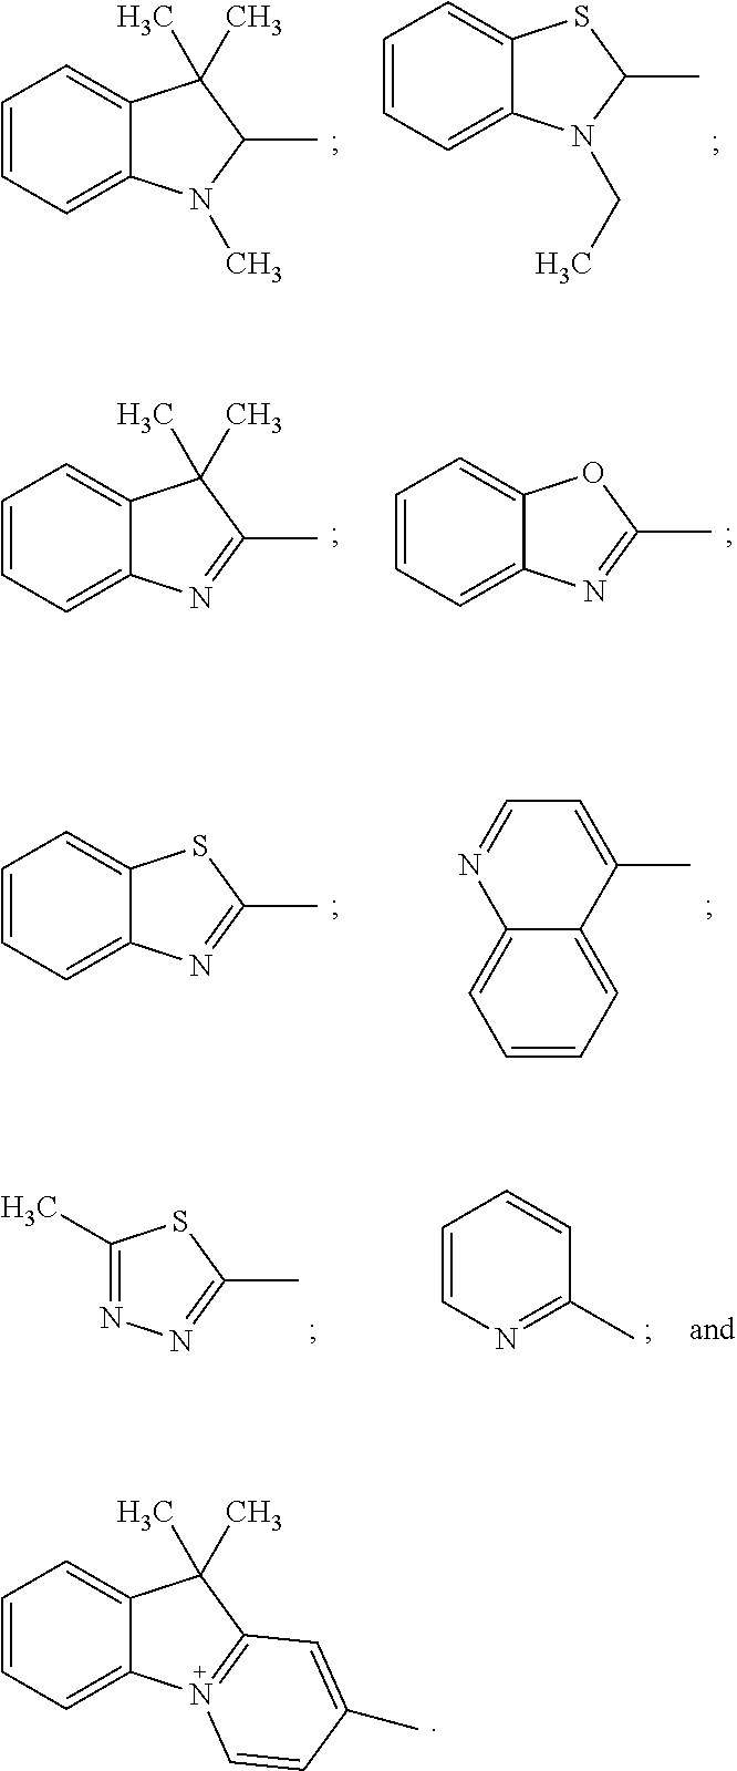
C12=CC=CC=C1C(C)(C)C(C)=N2.C12=CC=CC=C1OC(C)=N2.C12=CC=CC=C1C(C)(C)C(C)N2C.C1=CC=C2C(=C1)SC(C)N2CC.C12=CC=CC=C1N=CC=C2C.C12=CC=CC=C1SC(C)=N2.C1(C)=NN=C(C)S1.N1=C(C)C=CC=C1.C12=CC=CC=C1C(C)(C)C1=N2C=CC(C)=C1
